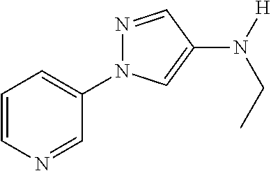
N1=CC(N([H])CC)=CN1C1=CC=CN=C1
